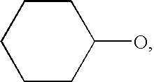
C1CC(O)CCC1
